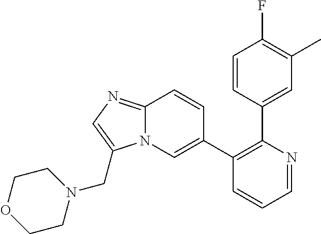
C1(C2=CN3C(=NC=C3CN3CCOCC3)C=C2)=C(C2=CC(C)=C(F)C=C2)N=CC=C1
